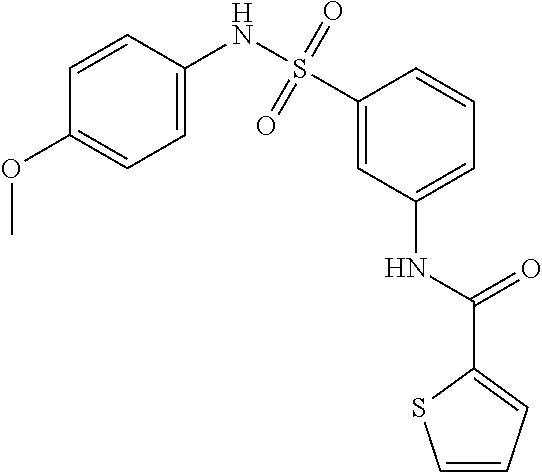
C1=CC(NS(C2=CC(NC(C3=CC=CS3)=O)=CC=C2)(=O)=O)=CC=C1OC
